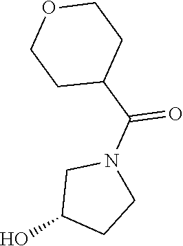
C1N(C(C2CCOCC2)=O)CC(O)C1
